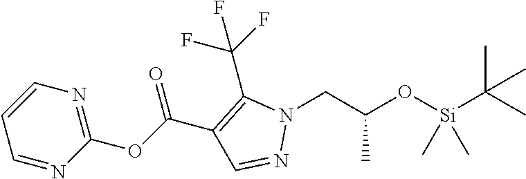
C(C1=C(C(F)(F)F)N(CC(O[Si](C(C)(C)C)(C)C)C)N=C1)(OC1=NC=CC=N1)=O
